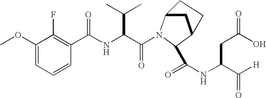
C1(OC)=CC=CC(C(NC(C(=O)N2C3CC(C2C(NC(C([H])=O)CC(O)=O)=O)CC3)C(C)C)=O)=C1F
